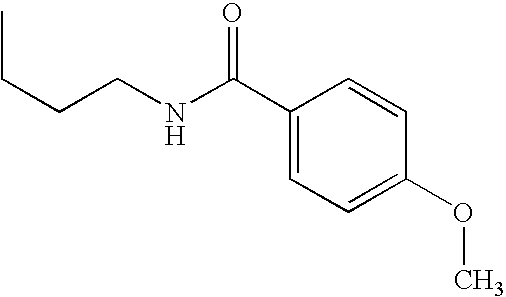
C1(C(NCCCC)=O)=CC=C(OC)C=C1
